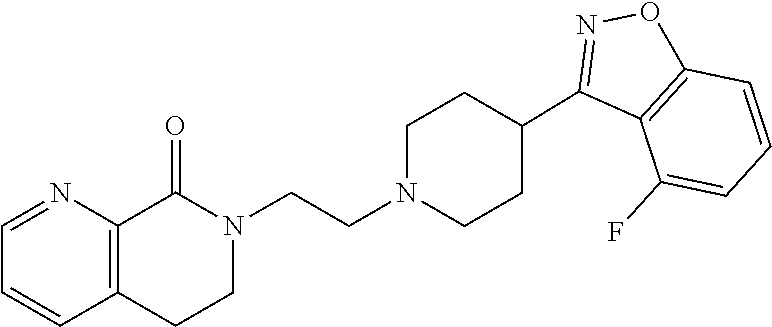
C1=NC2=C(C=C1)CCN(CCN1CCC(C3=NOC4=C3C(F)=CC=C4)CC1)C2=O
